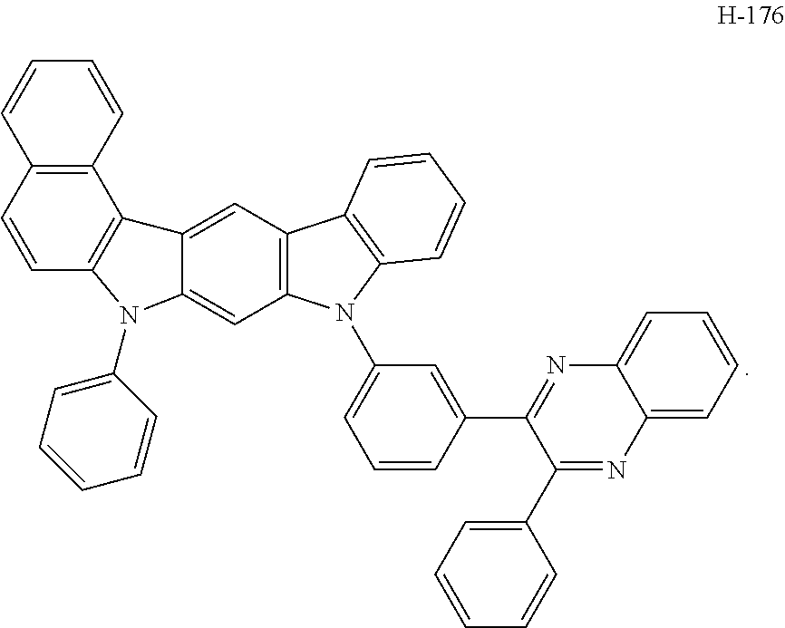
C12=C(C=CC3=C1C1=CC4=C(C=C1N3C1=CC=CC=C1)N(C1=CC=CC(C3=NC5=CC=CC=C5N=C3C3=CC=CC=C3)=C1)C1=C4C=CC=C1)C=CC=C2
